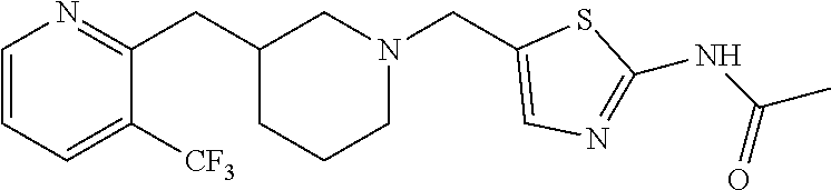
C1=CC=C([CF3])C(CC2CCCN(CC3=CN=C(NC(C)=O)S3)C2)=N1
